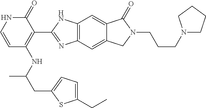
C12=C(C=C3C(=C1)C(=O)N(CCCN1CCCC1)C3)N=C(C1=C(NC(C)CC3=CC=C(CC)S3)C=CNC1=O)N2
